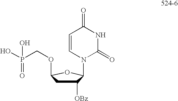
C1([OBz])CC(OCP(O)(=O)O)OC1N1C(=O)NC(=O)C=C1
